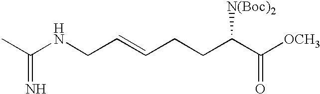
N(CC=CCCC(C([OCH3])=O)[N(Boc)2])C(C)=N
